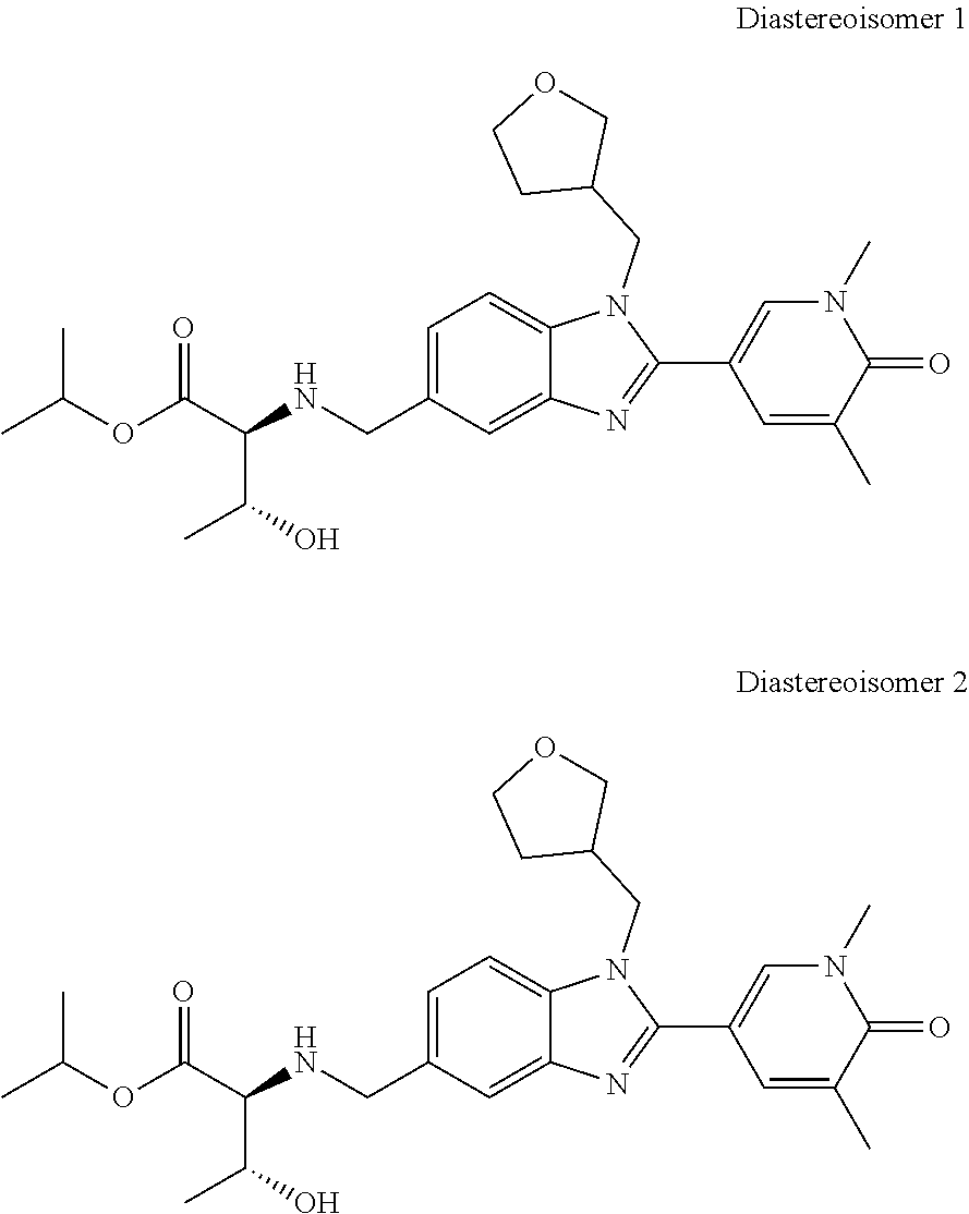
C12=CC=C(CNC(C(O)C)C(OC(C)C)=O)C=C1N=C(C1=CN(C)C(=O)C(C)=C1)N2CC1COCC1.C12=CC=C(CNC(C(O)C)C(OC(C)C)=O)C=C1N=C(C1=CN(C)C(=O)C(C)=C1)N2CC1COCC1
